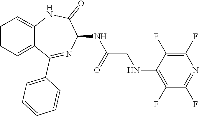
C1=CC=C2C(=C1)NC(=O)C(NC(CNC1=C(F)C(F)=NC(F)=C1F)=O)N=C2C1=CC=CC=C1
